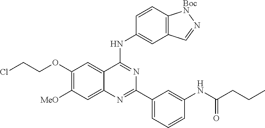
C1(OCCCl)=C([MeO])C=C2C(=C1)C(NC1=CC3=C(C=C1)[BocN]N=C3)=NC(C1=CC=CC(NC(CCC)=O)=C1)=N2
